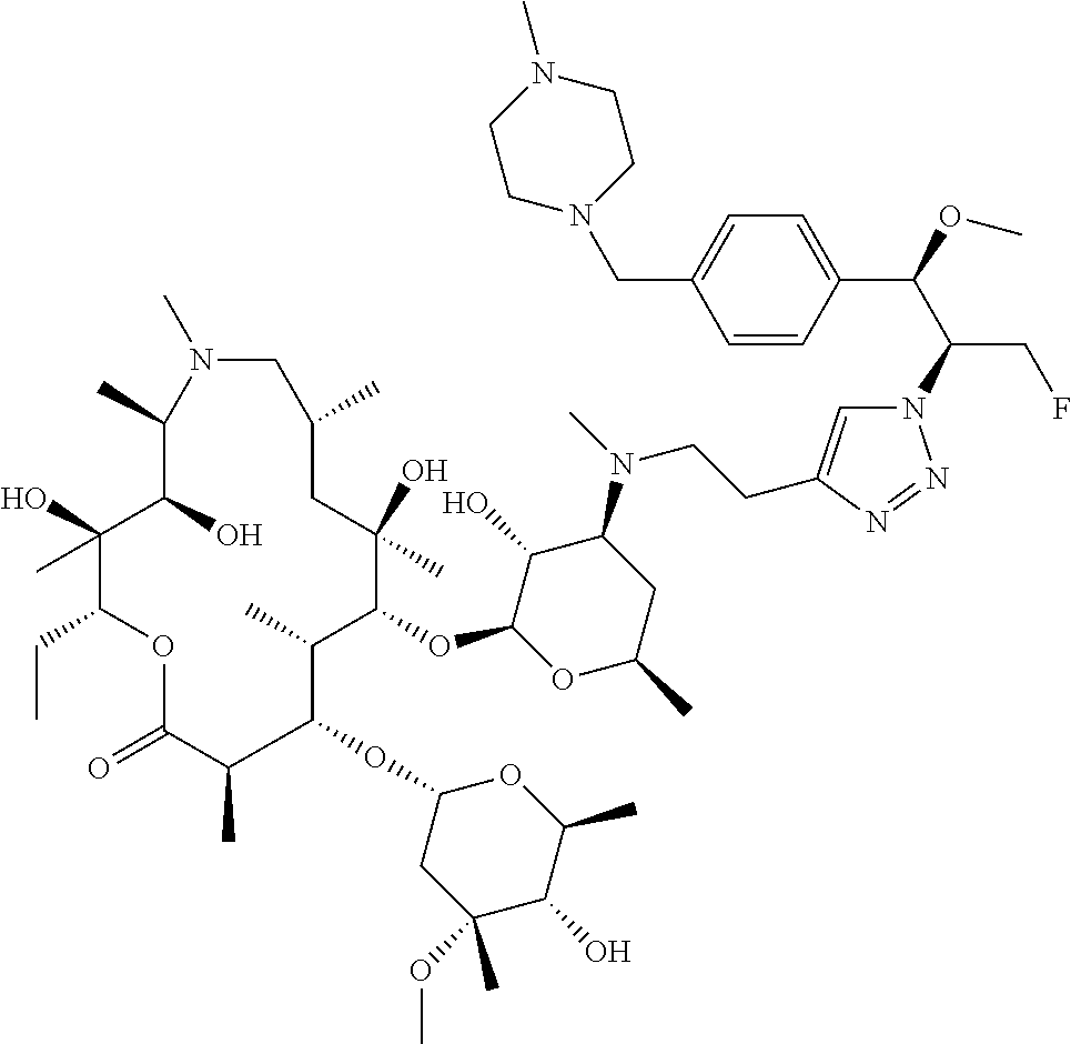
N1=NN(C(C(C2=CC=C(CN3CCN(C)CC3)C=C2)OC)CF)C=C1CCN(C1C(O)C(OC2C(C)C(OC3CC(OC)(C)C(O)C(C)O3)C(C)C(=O)OC(CC)C(O)(C)C(O)C(C)N(C)CC(C)CC2(O)C)OC(C)C1)C
